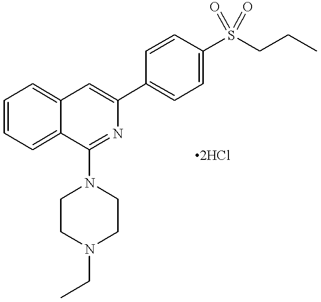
C12=CC=CC=C1C(N1CCN(CC)CC1)=NC(C1=CC=C(S(CCC)(=O)=O)C=C1)=C2
